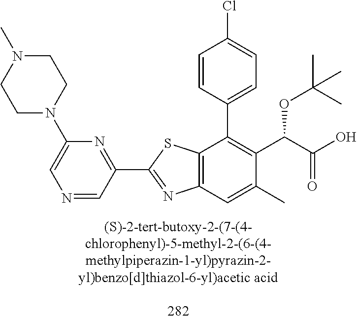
C1(C2=NC3=C(S2)C(C2=CC=C(Cl)C=C2)=C(C(C(=O)O)OC(C)(C)C)C(C)=C3)=NC(N2CCN(C)CC2)=CN=C1
